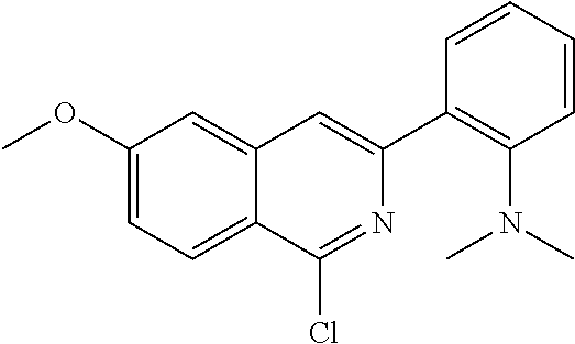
C1(OC)=CC=C2C(=C1)C=C(C1=C(N(C)C)C=CC=C1)N=C2Cl
